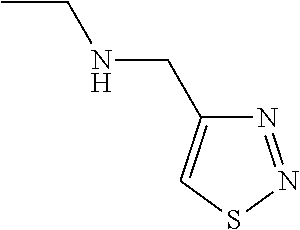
CCNCC1=CSN=N1
